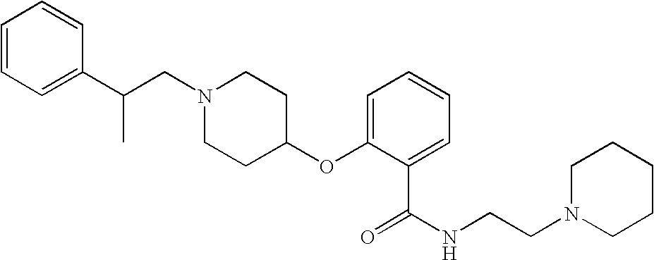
C(N1CCC(OC2=CC=CC=C2C(=O)NCCN2CCCCC2)CC1)C(C1=CC=CC=C1)C
